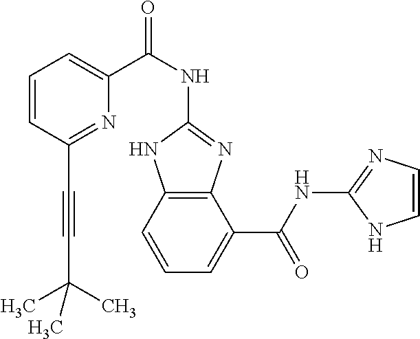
C12=C(C=CC=C1C(NC1=NC=CN1)=O)NC(NC(C1=CC=CC(C#CC(C)(C)C)=N1)=O)=N2
